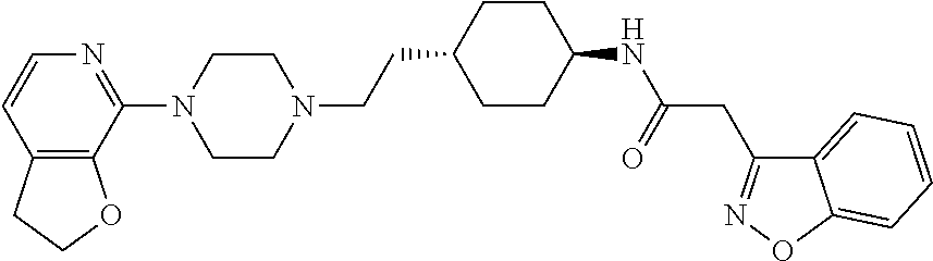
C12=C(C(N3CCN(CCC4CCC(NC(=O)CC5=NOC6=CC=CC=C56)CC4)CC3)=NC=C1)OCC2
